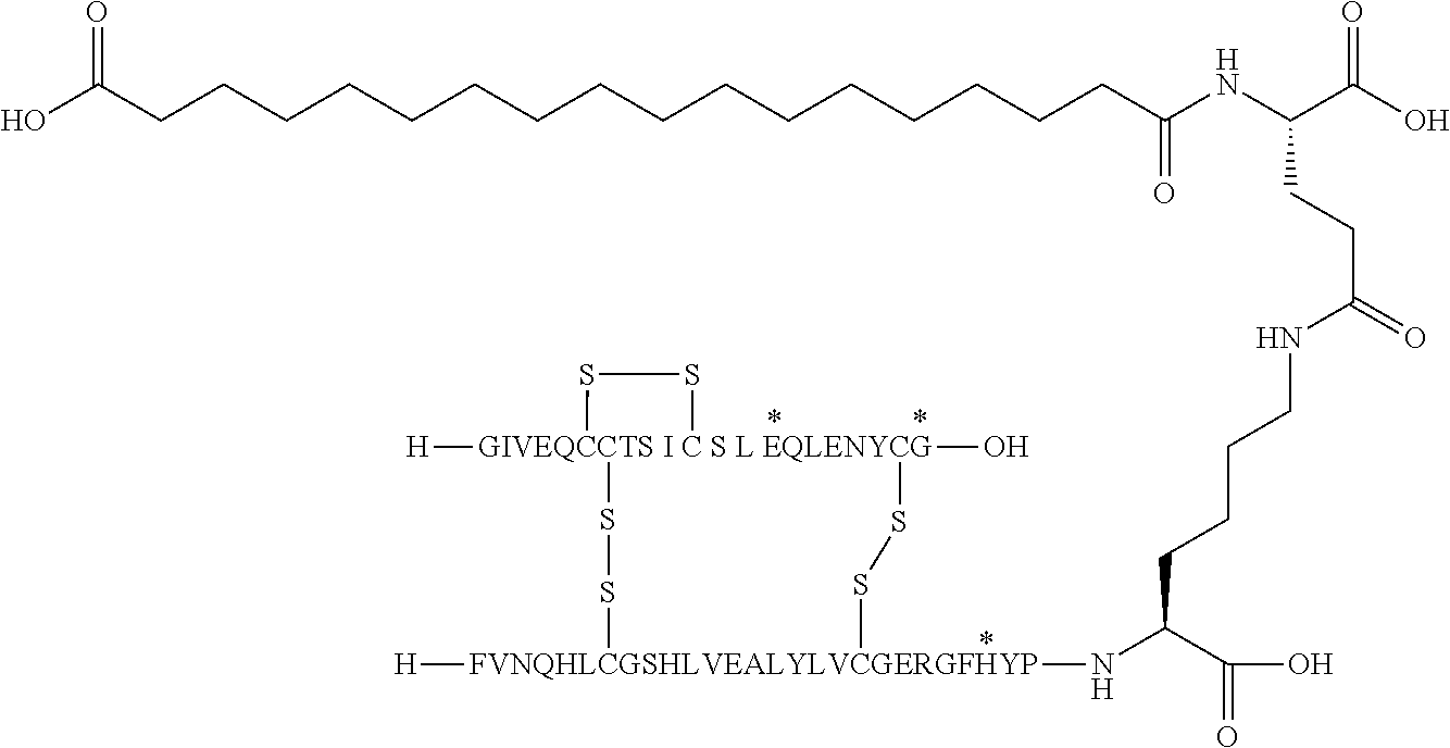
N(CCCCC(C(O)=O)N[FVNQHLCGSHLVEALYLVCGERGFHYP]1([H])SS[GIVEQCCTS I C S L EQLENYCG]2([H])(O)(SS1)SS2)C(CCC(NC(=O)CCCCCCCCCCCCCCCCC(=O)O)C(=O)O)=O
